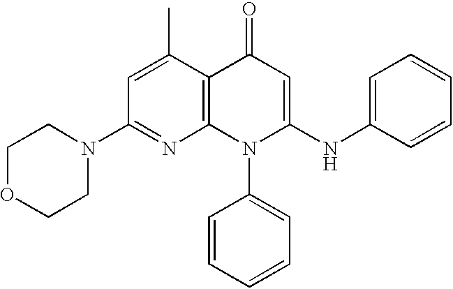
C12=C(C(C)=CC(N3CCOCC3)=N1)C(=O)C=C(NC1=CC=CC=C1)N2C1=CC=CC=C1
